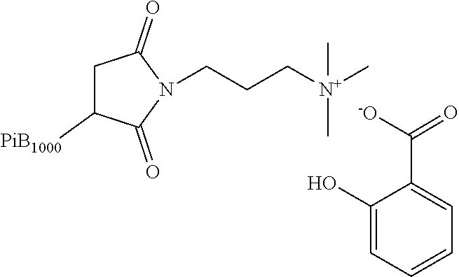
C1C([PiB1000])C(=O)N(CCC[N+](C)(C)C)C1=O.[-O]C(C1=CC=CC=C1O)=O
